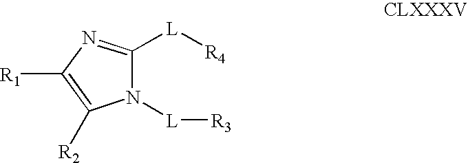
N1([L][R3])C([L][R4])=NC([R1])=C1[R2]
